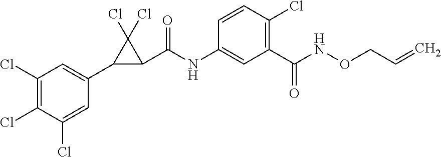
C1(Cl)=C(Cl)C(Cl)=CC(C2C(C(NC3=CC(C(NOCC=C)=O)=C(Cl)C=C3)=O)C2(Cl)Cl)=C1
